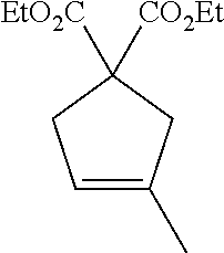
C1([EtO2C])([CO2Et])CC=C(C)C1
